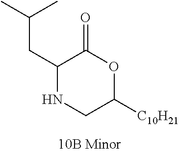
C1(CC(C)C)NCC([C10H21])OC1=O
